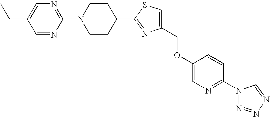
C1(COC2=CN=C(N3N=NN=C3)C=C2)=CSC(C2CCN(C3=NC=C(CC)C=N3)CC2)=N1
